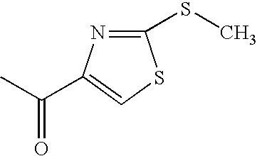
C1(SC)=NC(C(C)=O)=CS1
